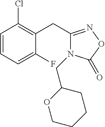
C1=CC=C(F)C(CC2=NOC(=O)N2CC2OCCCC2)=C1Cl
